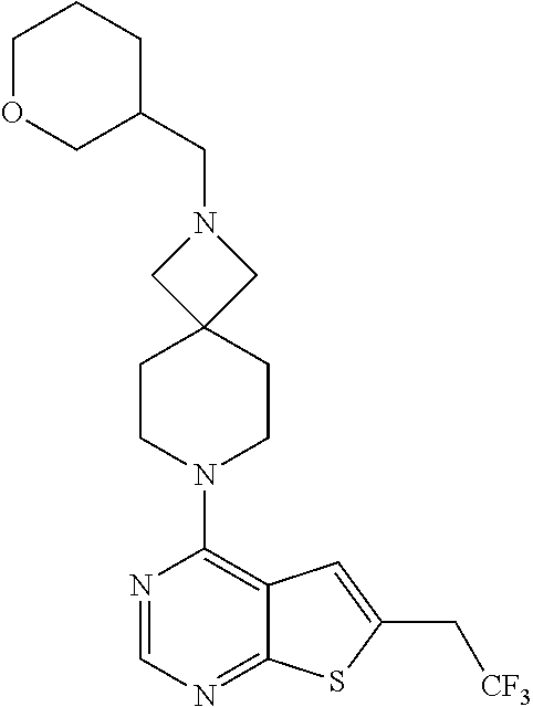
C12=NC=NC(N3CCC4(CC3)CN(CC3CCCOC3)C4)=C1C=C(C[CF3])S2
